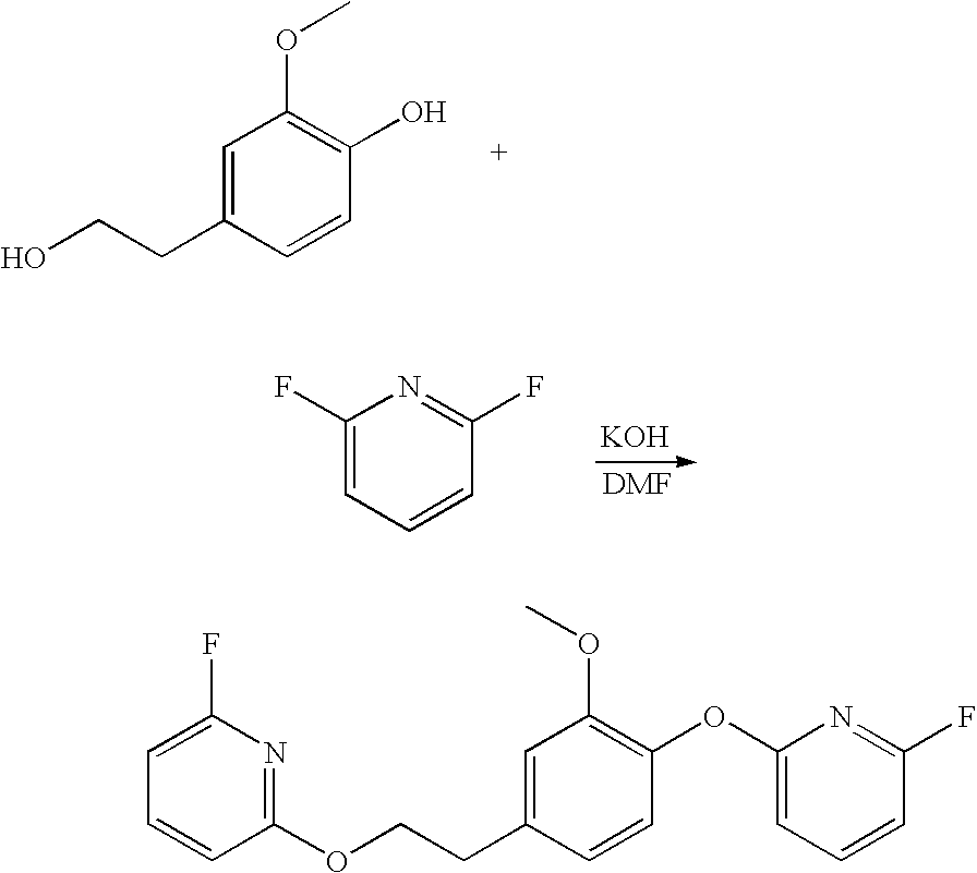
C1=C(CCO)C=CC(O)=C1OC.C1(F)=CC=CC(F)=N1.[KOH].C1(OCCC2=CC(OC)=C(OC3=CC=CC(F)=N3)C=C2)=NC(F)=CC=C1
